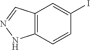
C12=C(C=CC(I)=C1)NN=C2
